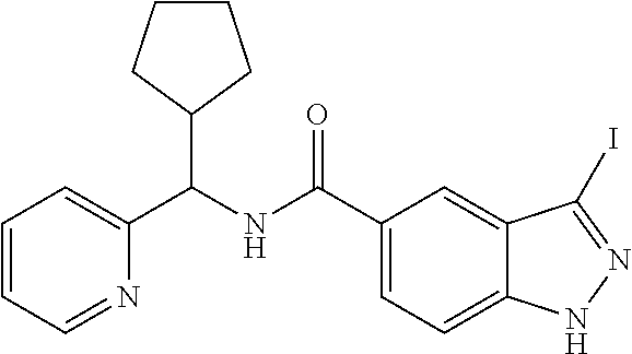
C1=CC=NC(C(NC(C2=CC=C3C(=C2)C(I)=NN3)=O)C2CCCC2)=C1
